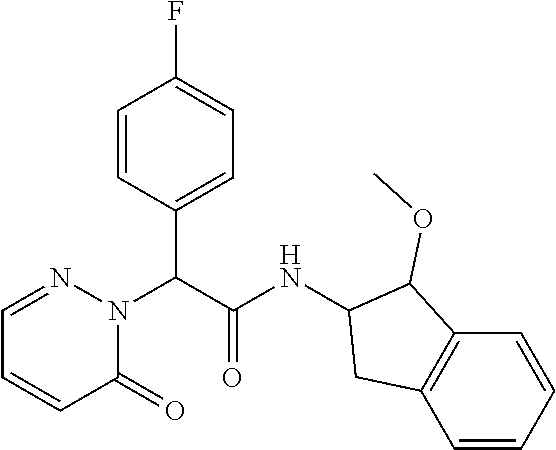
C(C1=CC=C(F)C=C1)(C(NC1C(OC)C2=C(C=CC=C2)C1)=O)N1C(=O)C=CC=N1
